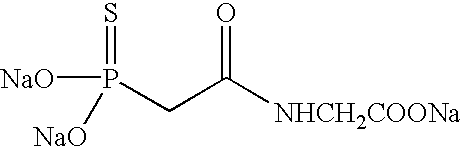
[NHCH2COONa]C(CP(=S)([NaO])[NaO])=O
